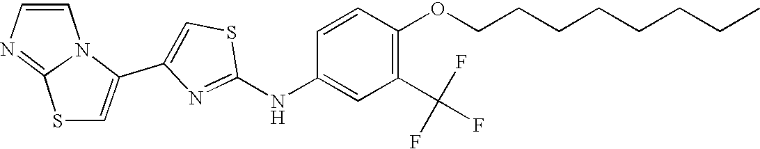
C1(NC2=CC(C(F)(F)F)=C(OCCCCCCCC)C=C2)=NC(C2=CSC3=NC=CN23)=CS1
